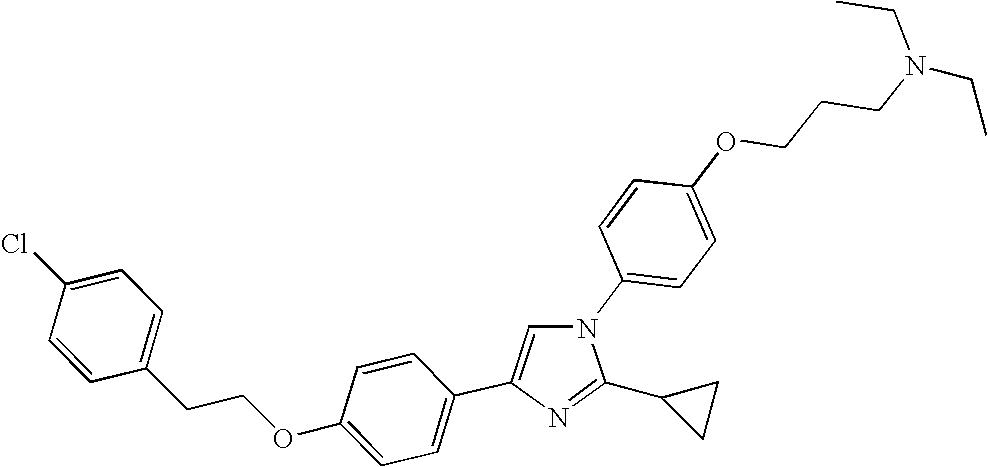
C1=CC(N2C=C(C3=CC=C(OCCC4=CC=C(Cl)C=C4)C=C3)N=C2C2CC2)=CC=C1OCCCN(CC)CC
